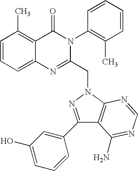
C1=CC=C2C(=C1C)C(=O)N(C1=C(C)C=CC=C1)C(CN1N=C(C3=CC(O)=CC=C3)C3=C1N=CN=C3N)=N2
